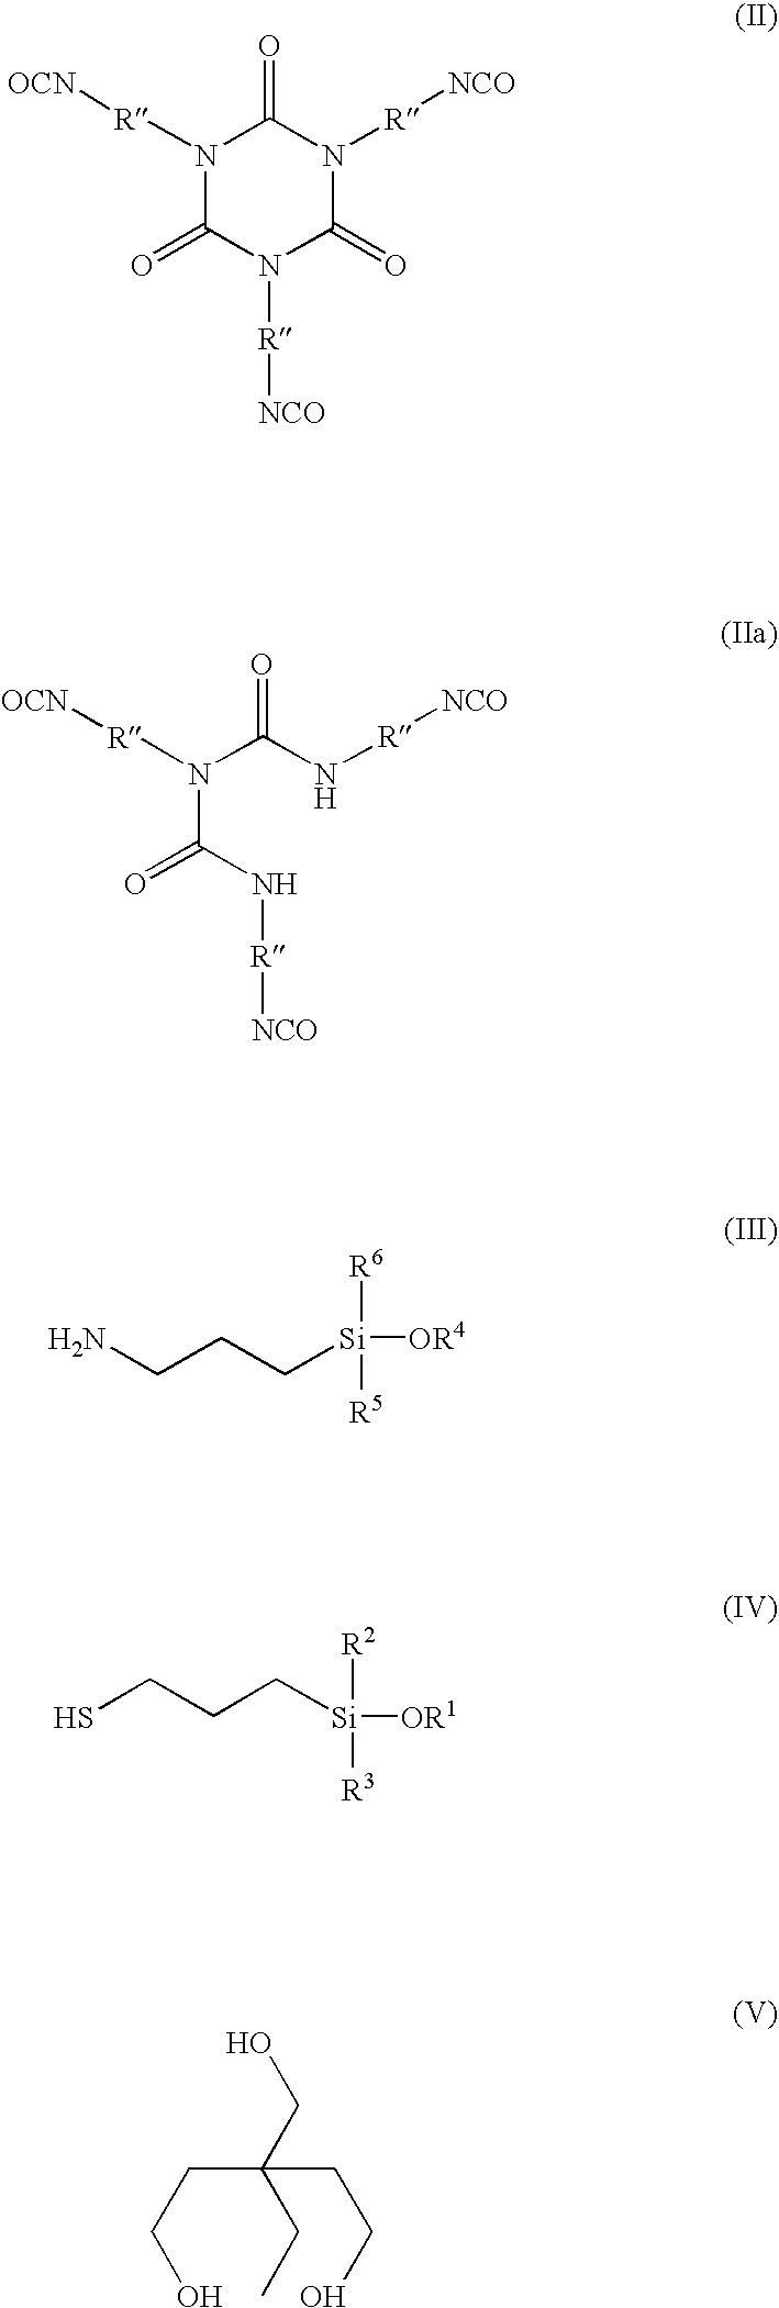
N1([R][OCN])C(=O)N([R][NCO])C(=O)N([R][NCO])C1=O.N(C(N[R][NCO])=O)(C(N[R][NCO])=O)[R][OCN].NCCC[Si]([OR4])([R6])[R5].C(O)CC(CC)(CO)CCO.C(CC[Si]([OR1])([R2])[R3])S
